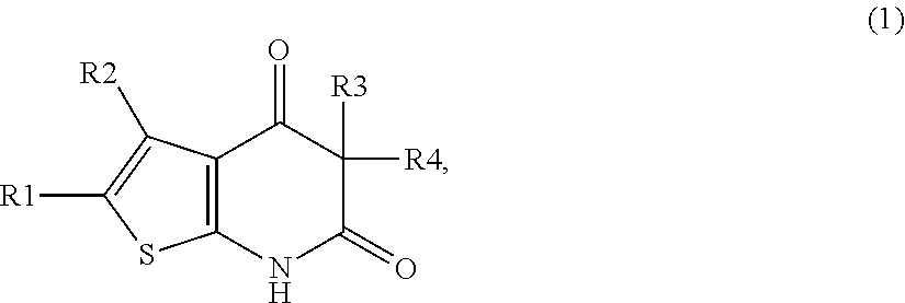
C12=C(NC(=O)C([R4])([R3])C1=O)SC([R1])=C2[R2]
